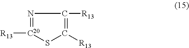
[R13][C20]1=NC([R13])=C([R13])S1
